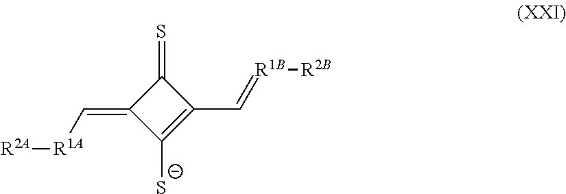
C1(=S)C(=C[R1A][R2A])C([S-])=C1C=[R1B][R2B]
